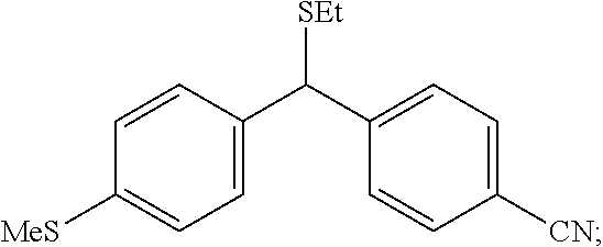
C1([MeS])=CC=C(C(C2=CC=C([CN])C=C2)[SEt])C=C1
